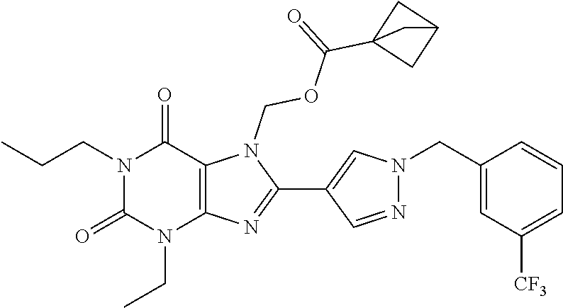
N1(CCC)C(=O)N(CC)C2=C(C1=O)N(COC(C13CC(C1)C3)=O)C(C1=CN(CC3=CC([CF3])=CC=C3)N=C1)=N2
